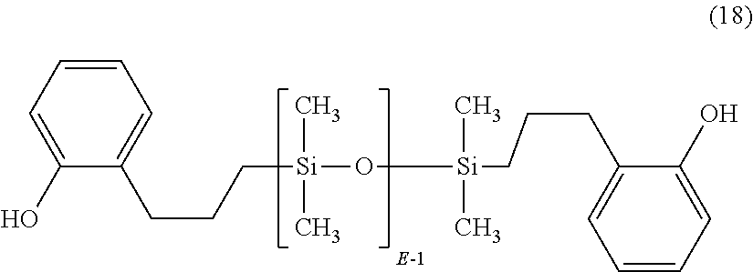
C1=C(CCC[Si](C)(C)O[Si](C)(C)CCCC2=CC=CC=C2O)C(O)=CC=C1
